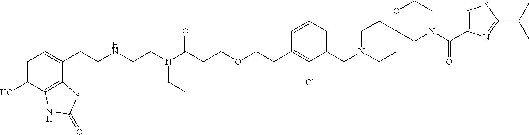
C1=C(C(N2CCOC3(C2)CCN(CC2=CC=CC(CCOCCC(N(CCNCCC4=CC=C(O)C5=C4SC(=O)N5)CC)=O)=C2Cl)CC3)=O)N=C(C(C)C)S1
